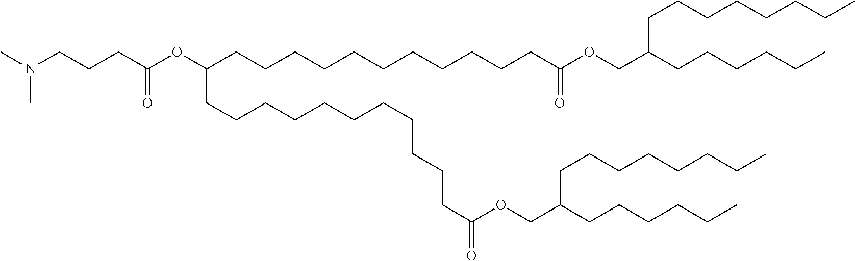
N(CCCC(OC(CCCCCCCCCCCC(OCC(CCCCCC)CCCCCCCC)=O)CCCCCCCCCCCC(OCC(CCCCCC)CCCCCCCC)=O)=O)(C)C
